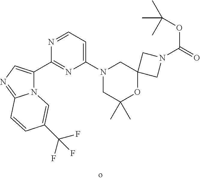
N12C(C3=NC(N4CC(C)(C)OC5(C4)CN(C(=O)OC(C)(C)C)C5)=CC=N3)=CN=C1C=CC(C(F)(F)F)=C2
